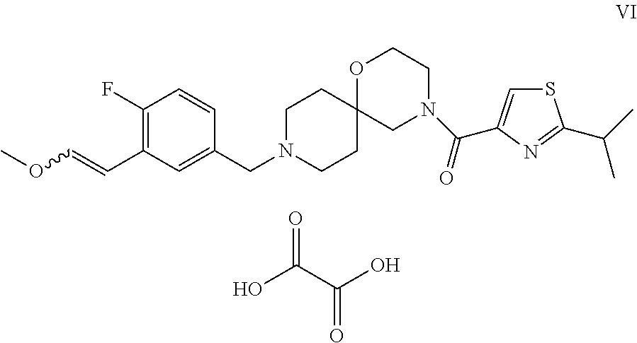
O(C=CC1=C(F)C=CC(CN2CCC3(CC2)CN(C(=O)C2=CSC(C(C)C)=N2)CCO3)=C1)C.OC(C(O)=O)=O
